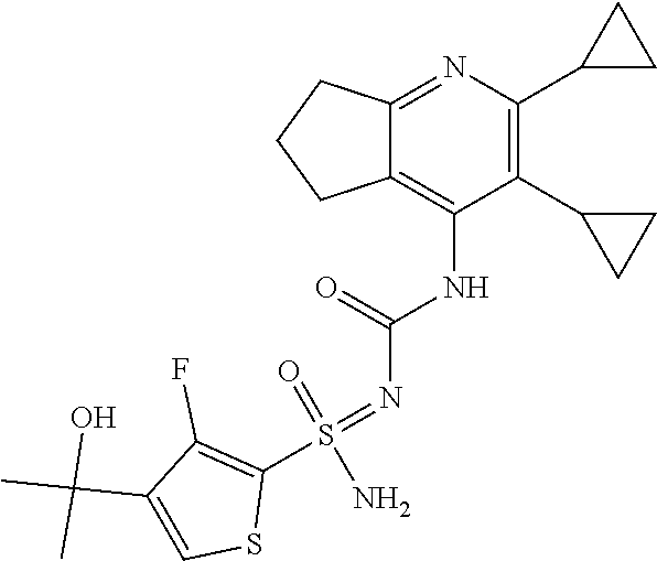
N(C(=O)NC1=C2CCCC2=NC(C2CC2)=C1C1CC1)=S(C1=C(F)C(C(C)(C)O)=CS1)(=O)N
